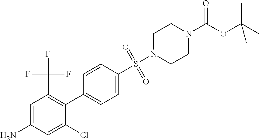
C1=CC(S(N2CCN(C(OC(C)(C)C)=O)CC2)(=O)=O)=CC=C1C1=C(C(F)(F)F)C=C(N)C=C1Cl
